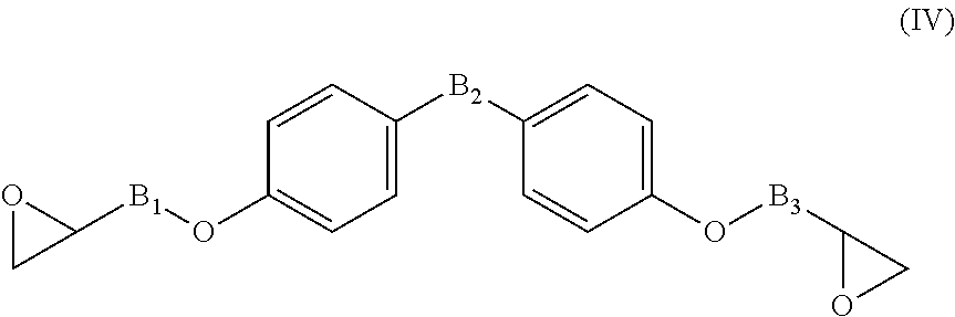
C1=C([B2]C2=CC=C(O[B3]C3OC3)C=C2)C=CC(O[B1]C2OC2)=C1
